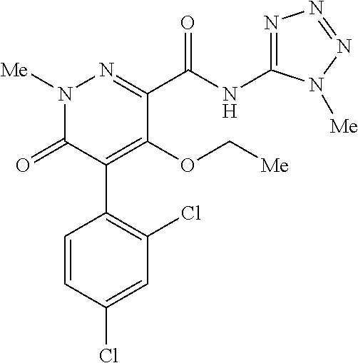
C1(C(NC2=NN=NN2[Me])=O)=NN([Me])C(=O)C(C2=C(Cl)C=C(Cl)C=C2)=C1OC[Me]
